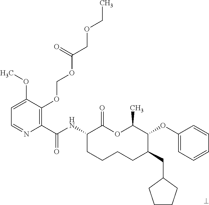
C1(C(NC2CCCCC(CC3CCCC3)C(OC3=CC=CC=C3)C(C)OC2=O)=O)=C(OCOC(COCC)=O)C(OC)=CC=N1
